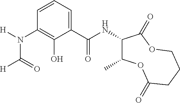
N(C1=C(O)C(C(NC2C(C)OC(=O)CCCOC2=O)=O)=CC=C1)([H])C(=O)[H]
